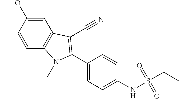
C1=C(OC)C=CC2=C1C(C#N)=C(C1=CC=C(NS(CC)(=O)=O)C=C1)N2C
